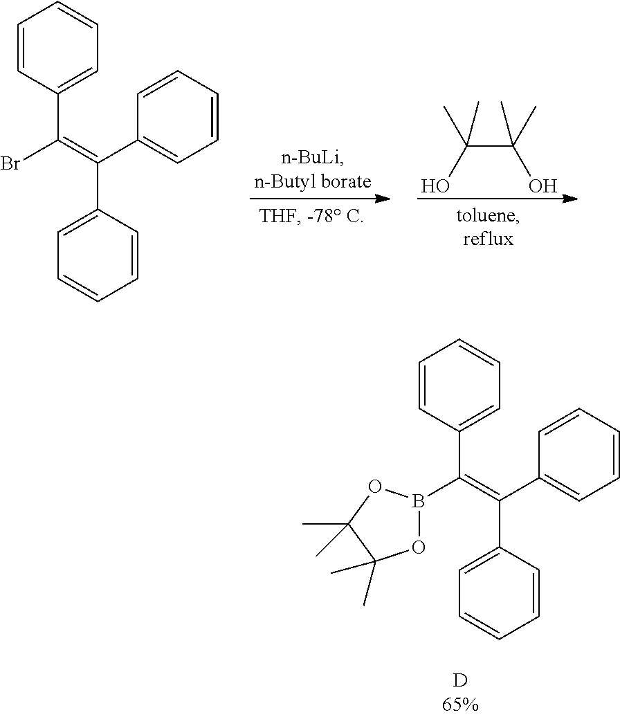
C1=CC(C(=C(Br)C2=CC=CC=C2)C2=CC=CC=C2)=CC=C1.C(C(C)(O)C)(O)(C)C.C1=CC(C(=C(B2OC(C)(C)C(C)(C)O2)C2=CC=CC=C2)C2=CC=CC=C2)=CC=C1
